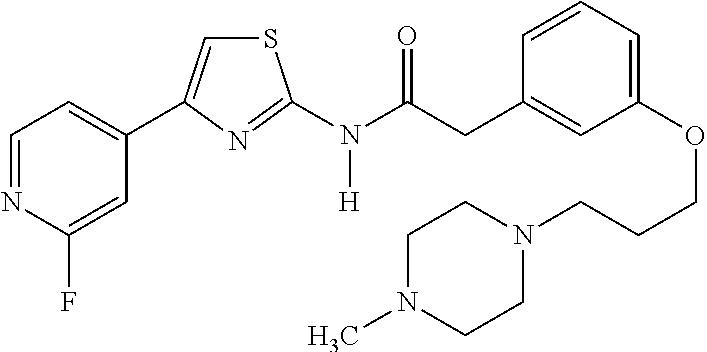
C1=NC(F)=CC(C2=CSC(N(C(CC3=CC(OCCCN4CCN(C)CC4)=CC=C3)=O)[H])=N2)=C1
